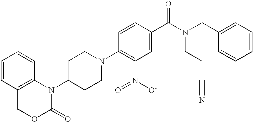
C1=CC2=C(C=C1)N(C1CCN(C3=C([N+]([O-])=O)C=C(C(N(CCC#N)CC4=CC=CC=C4)=O)C=C3)CC1)C(=O)OC2
